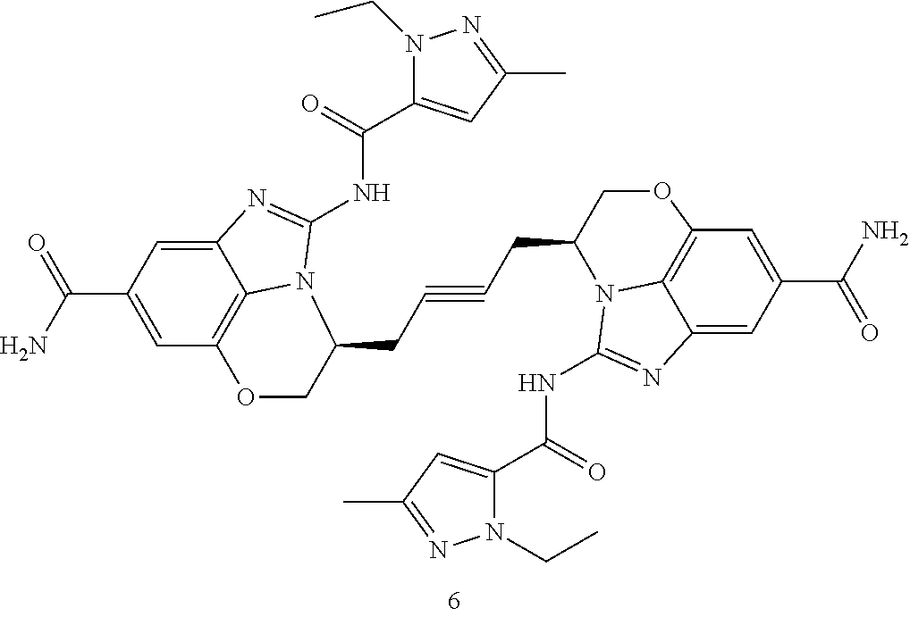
C1=C(C(N)=O)C=C2C3=C1OCC(CC#CCC1N4C5=C(C=C(C(N)=O)C=C5N=C4NC(=O)C4=CC(C)=NN4CC)OC1)N3C(NC(=O)C1=CC(C)=NN1CC)=N2
